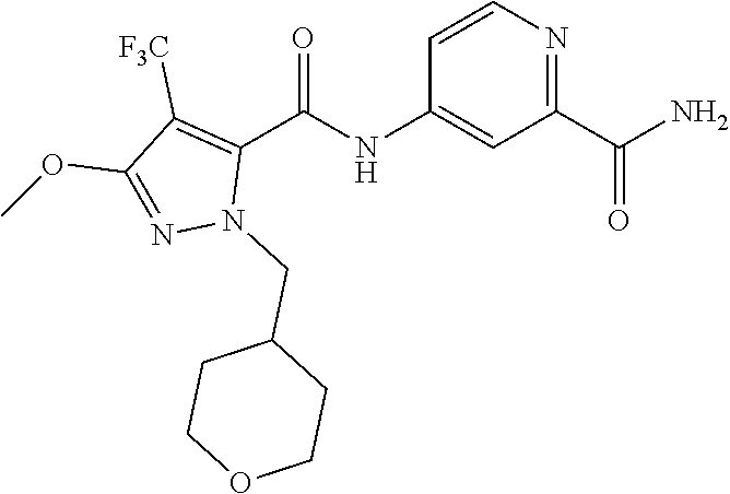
C1=CN=C(C(N)=O)C=C1NC(C1=C([F3C])C(OC)=NN1CC1CCOCC1)=O
